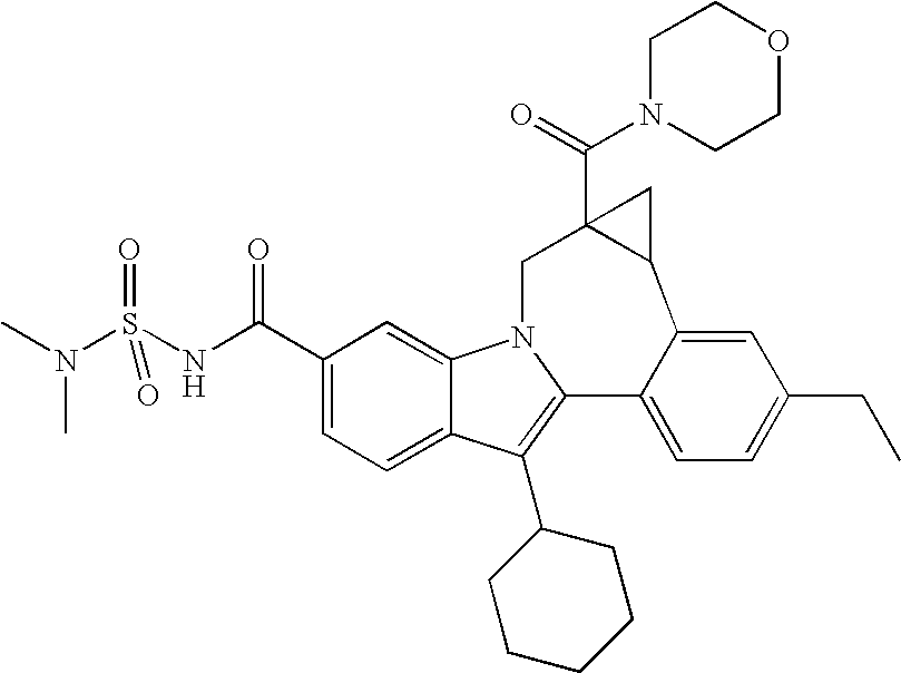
N1(C(=O)C23C(C4=CC(CC)=CC=C4C4=C(C5CCCCC5)C5=CC=C(C(=O)NS(N(C)C)(=O)=O)C=C5N4C2)C3)CCOCC1
